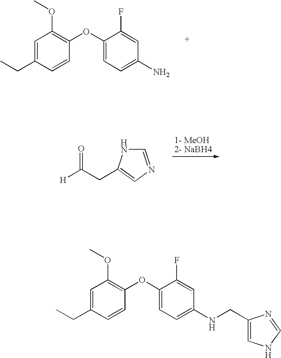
C1=C(CC)C=CC(OC2=CC=C(N)C=C2F)=C1OC.[H]C(CC1=CN=CN1)=O.C1=C(CC)C=CC(OC2=CC=C(NCC3=CNC=N3)C=C2F)=C1OC
